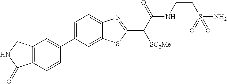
C1=C(C2=CC3=C(C=C2)C(=O)NC3)C=C2C(=C1)N=C(C(C(NCCS(N)(=O)=O)=O)[SO2Me])S2
